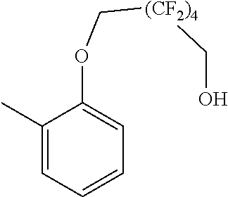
C1(C)=CC=CC=C1OC[(CF2)4]CO
